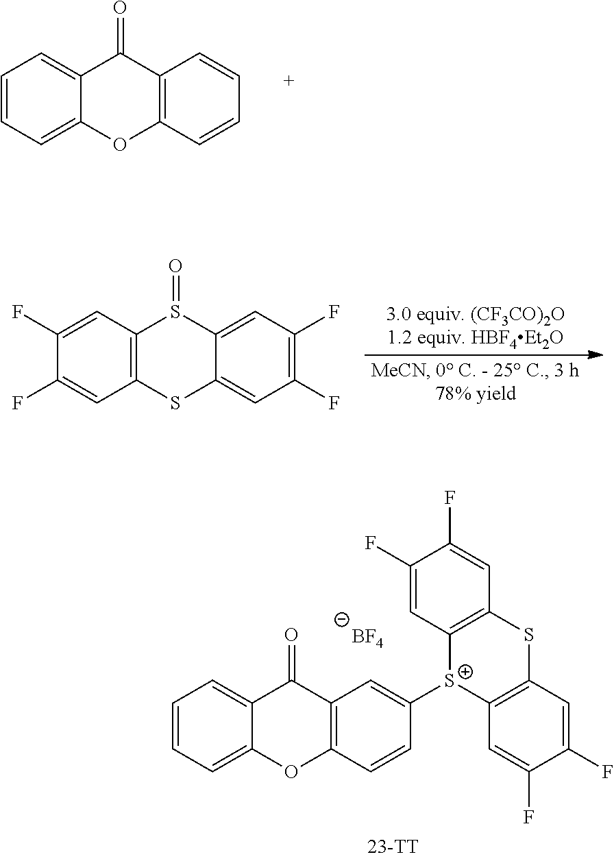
C12=C(SC3=CC(F)=C(F)C=C3S1=O)C=C(F)C(F)=C2.C12=CC=CC=C1OC1=C(C2=O)C=CC=C1.[BF4].C12=CC=CC=C1OC1=C(C2=O)C=C([S+]2C3=C(SC4=C2C=C(F)C(F)=C4)C=C(F)C(F)=C3)C=C1
